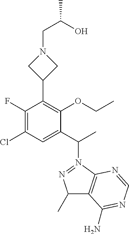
C1(F)=C(Cl)C=C(C(C)N2=NC(C)C3=C2N=CN=C3N)C(OCC)=C1C1CN(CC(O)C)C1
